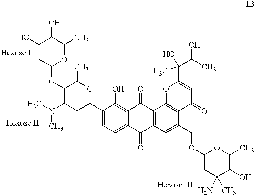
C1(O)CC(OC2C(N(C)C)CC(C3=CC=C4C(=C3O)C(=O)C3=C(C4=O)C=C(COC4CC(N)(C)C(O)C(C)O4)C4=C3OC(C(C(C)O)(C)O)=CC4=O)OC2C)OC(C)C1O
